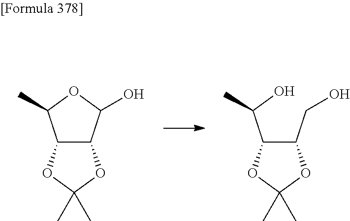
C12C(C(O)OC1C)OC(C)(C)O2.C1(C(O)C)C(CO)OC(C)(C)O1
